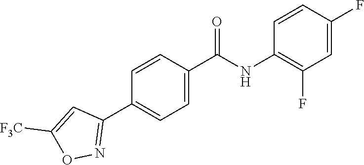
C1=CC(C(=O)NC2=C(F)C=C(F)C=C2)=CC=C1C1=NOC([F3C])=C1
